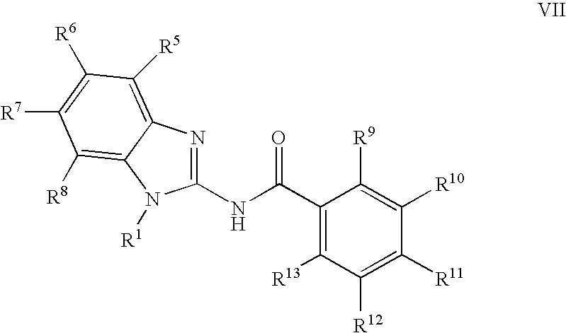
C1(NC(=O)C2=C([R13])C([R12])=C([R11])C([R10])=C2[R9])=NC2=C([R5])C([R6])=C([R7])C([R8])=C2N1[R1]
